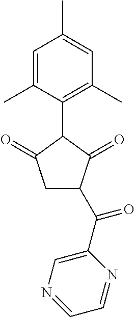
C1=C(C)C(C2C(=O)CC(C(C3=CN=CC=N3)=O)C2=O)=C(C)C=C1C
